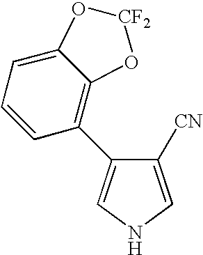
C1(C2=C3C(=CC=C2)O[CF2]O3)=CNC=C1[CN]
